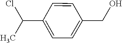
C1=CC(CO)=CC=C1C(C)Cl
